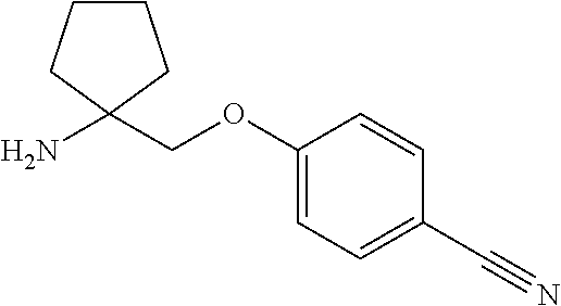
C(C1(N)CCCC1)OC1=CC=C(C#N)C=C1
